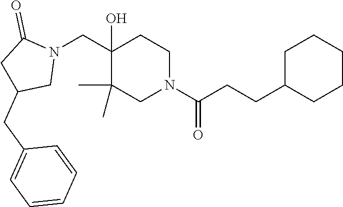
C1(CN2C(=O)CC(CC3=CC=CC=C3)C2)(O)C(C)(C)CN(C(CCC2CCCCC2)=O)CC1
